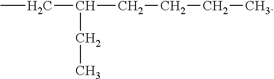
CCC(CC)CCCC
